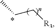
CCC[R3]
